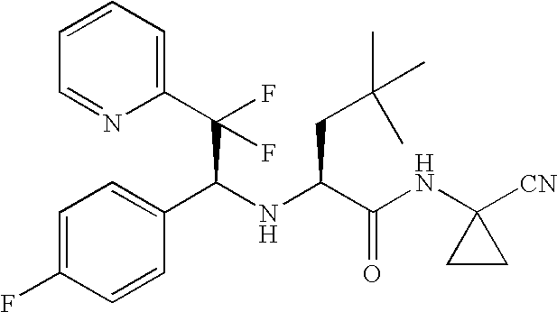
C(C(NC(CC(C)(C)C)C(NC1([CN])CC1)=O)C1=CC=C(F)C=C1)(F)(C1=CC=CC=N1)F
